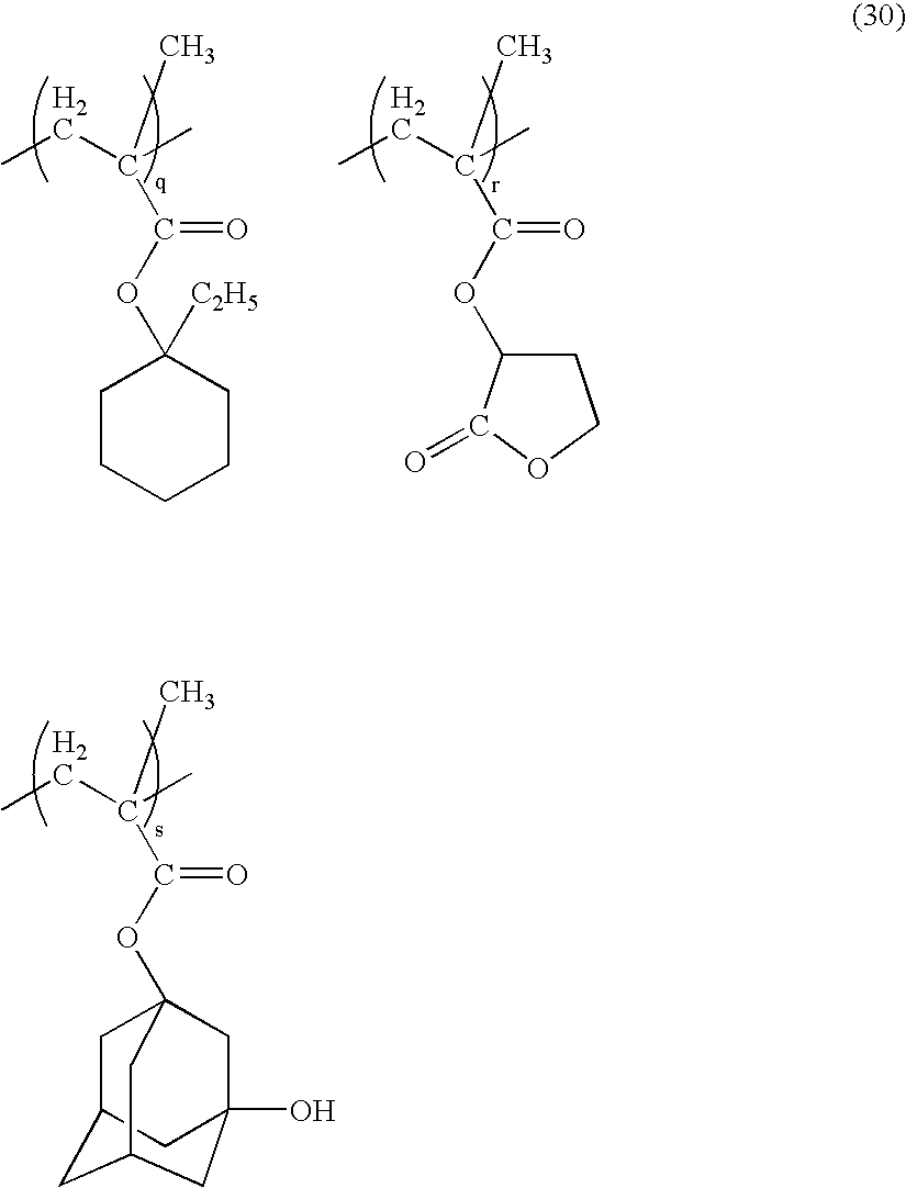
CCC(C)(C(OC1([C2H5])CCCCC1)=O)C.CCC(C)(C(OC1CCOC1=O)=O)C.CCC(C)(C(OC12CC3CC(O)(C1)CC(C3)C2)=O)C
